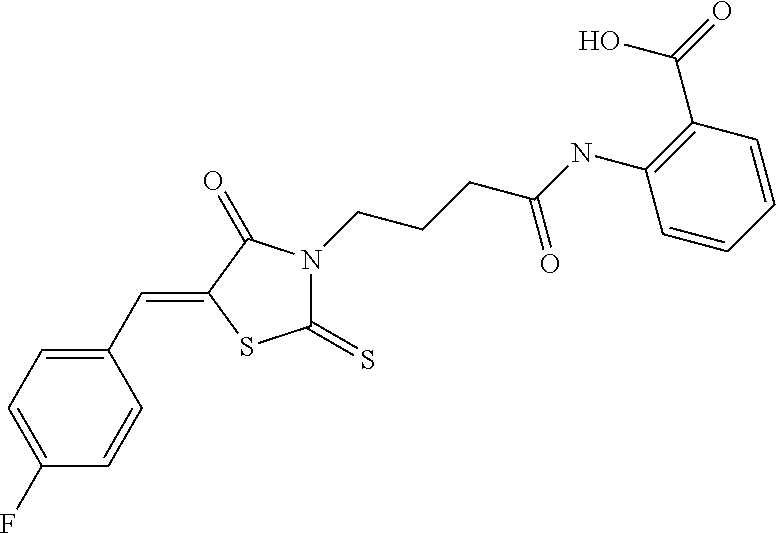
C1=C(F)C=CC(C=C2SC(=S)N(CCCC(NC3=C(C(=O)O)C=CC=C3)=O)C2=O)=C1
